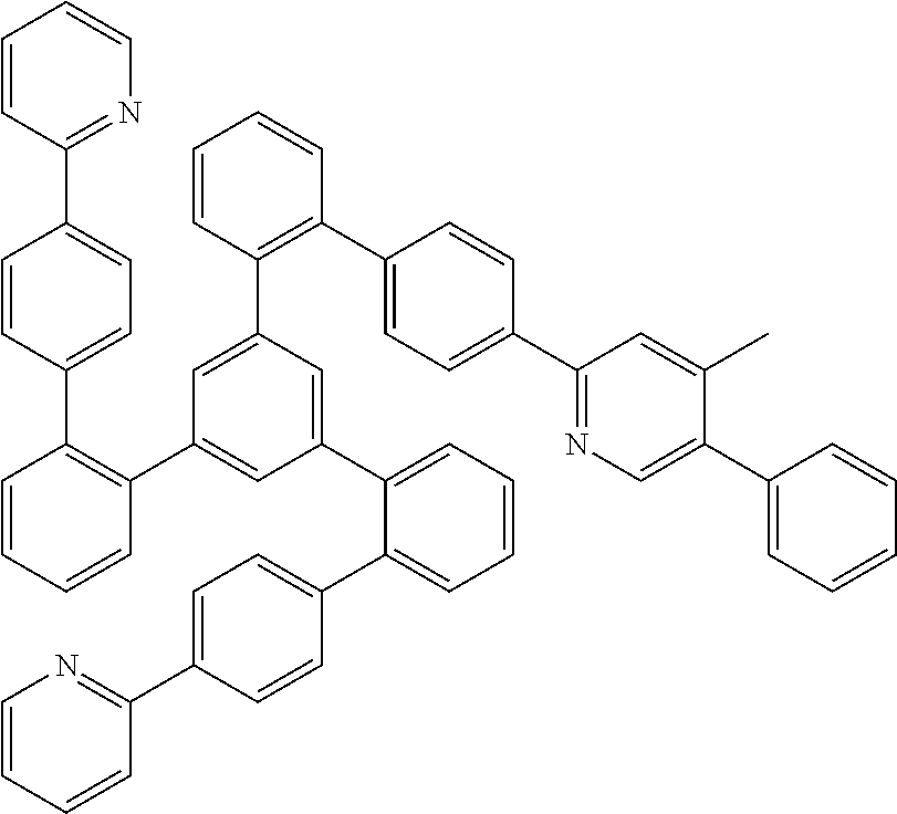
C1=CC(C2=CC=C(C3=C(C4=CC(C5=CC=CC=C5C5=CC=C(C6=NC=CC=C6)C=C5)=CC(C5=C(C6=CC=C(C7=NC=C(C8=CC=CC=C8)C(C)=C7)C=C6)C=CC=C5)=C4)C=CC=C3)C=C2)=NC=C1
